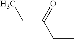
C(=O)(CC)CC
